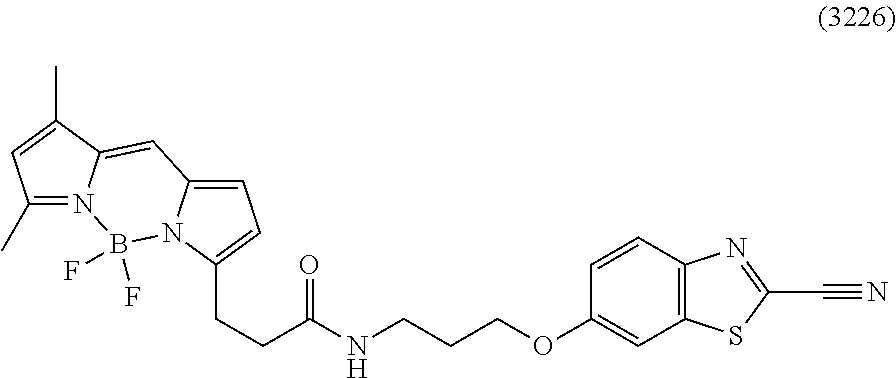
C(C(NCCCOC1=CC2=C(C=C1)N=C(C#N)S2)=O)CC1=CC=C2N1B(F)(F)N1=C(C)C=C(C)C1=C2
